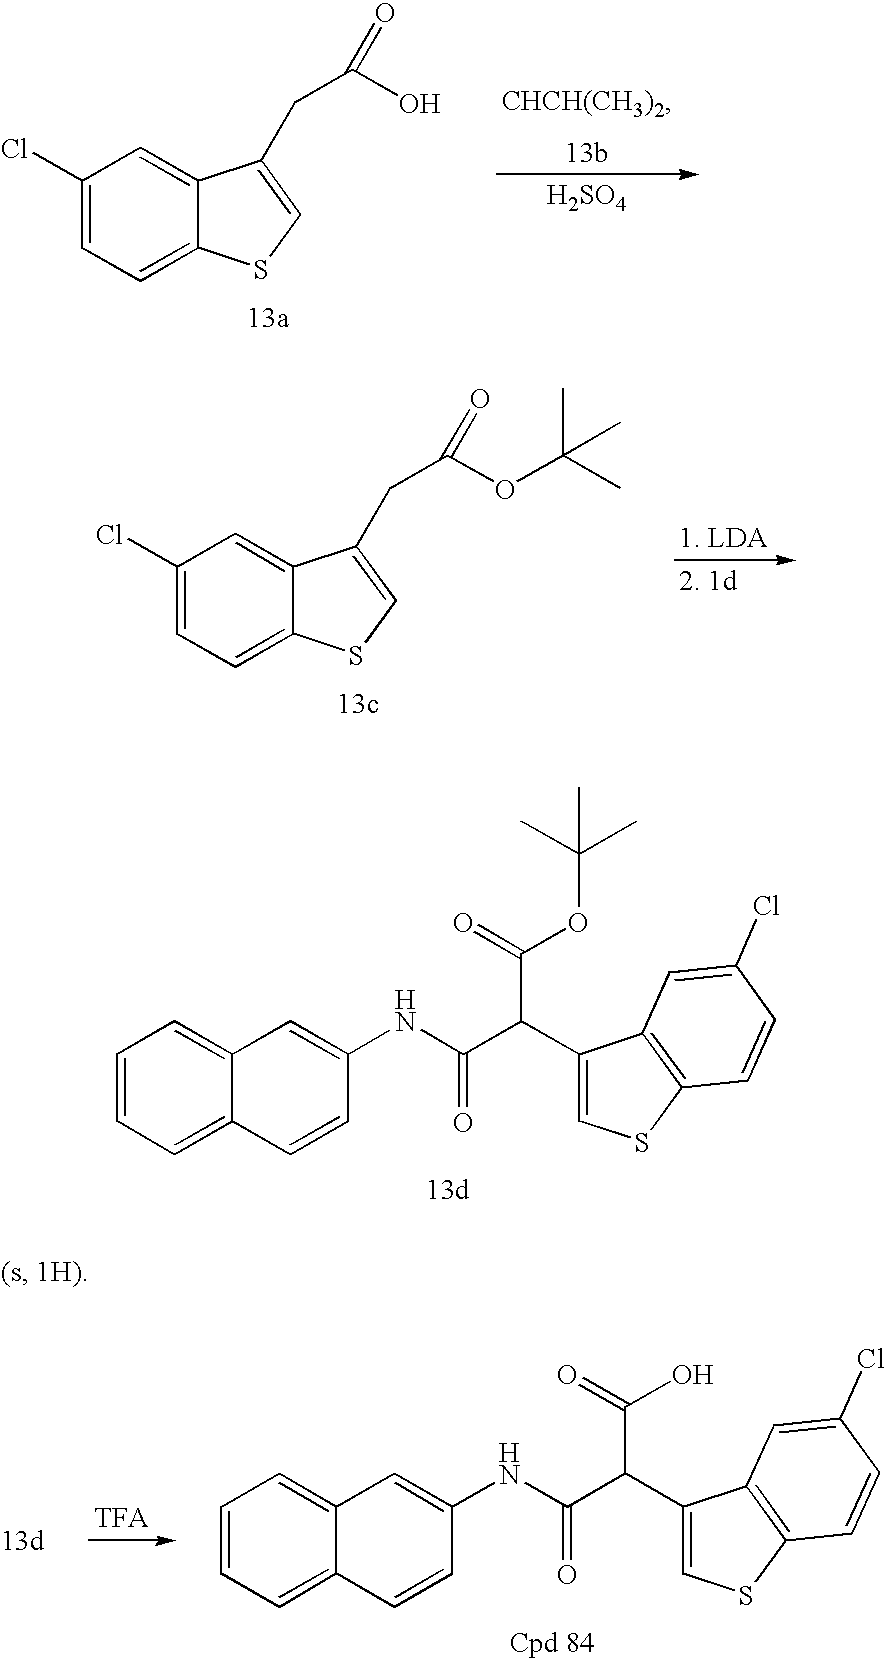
C1(Cl)=CC=C2C(=C1)C(CC(OC(C)(C)C)=O)=CS2.C1=CC=C2C(=C1)C=C(NC(=O)C(C(OC(C)(C)C)=O)C1=CSC3=C1C=C(Cl)C=C3)C=C2.C1=CC=C2C(=C1)C=C(NC(=O)C(C(O)=O)C1=CSC3=C1C=C(Cl)C=C3)C=C2.C1(Cl)=CC=C2C(=C1)C(CC(O)=O)=CS2.[CHCH(CH3)2].[H2SO4]
